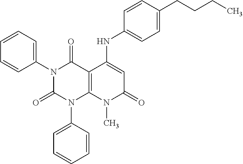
C1(N2C(=O)N(C3=CC=CC=C3)C3=C(C2=O)C(NC2=CC=C(CCCC)C=C2)=CC(=O)N3C)=CC=CC=C1
